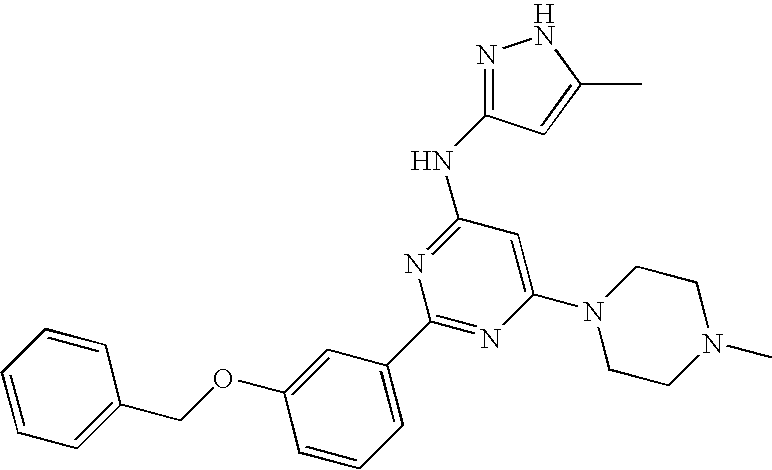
N1=C(NC2=NC(C3=CC=CC(OCC4=CC=CC=C4)=C3)=NC(N3CCN(C)CC3)=C2)C=C(C)N1
